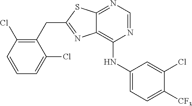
C1(CC2=NC3=C(NC4=CC=C([CF3])C(Cl)=C4)N=CN=C3S2)=C(Cl)C=CC=C1Cl
